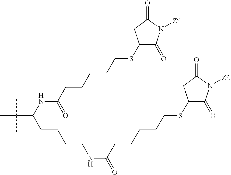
CC(C(CCCCNC(CCCCCSC1CC(=O)N([Zc])C1=O)=O)NC(=O)CCCCCSC1CC(=O)N([Zc])C1=O)(C)C
